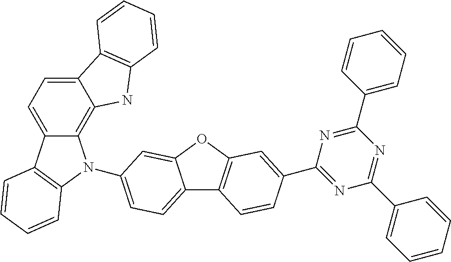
C12=CC=C(N3C4=C5C(=CC=C4C4=C3C=CC=C4)C3=C(N5)C=CC=C3)C=C1OC1=C2C=CC(C2=NC(C3=CC=CC=C3)=NC(C3=CC=CC=C3)=N2)=C1
